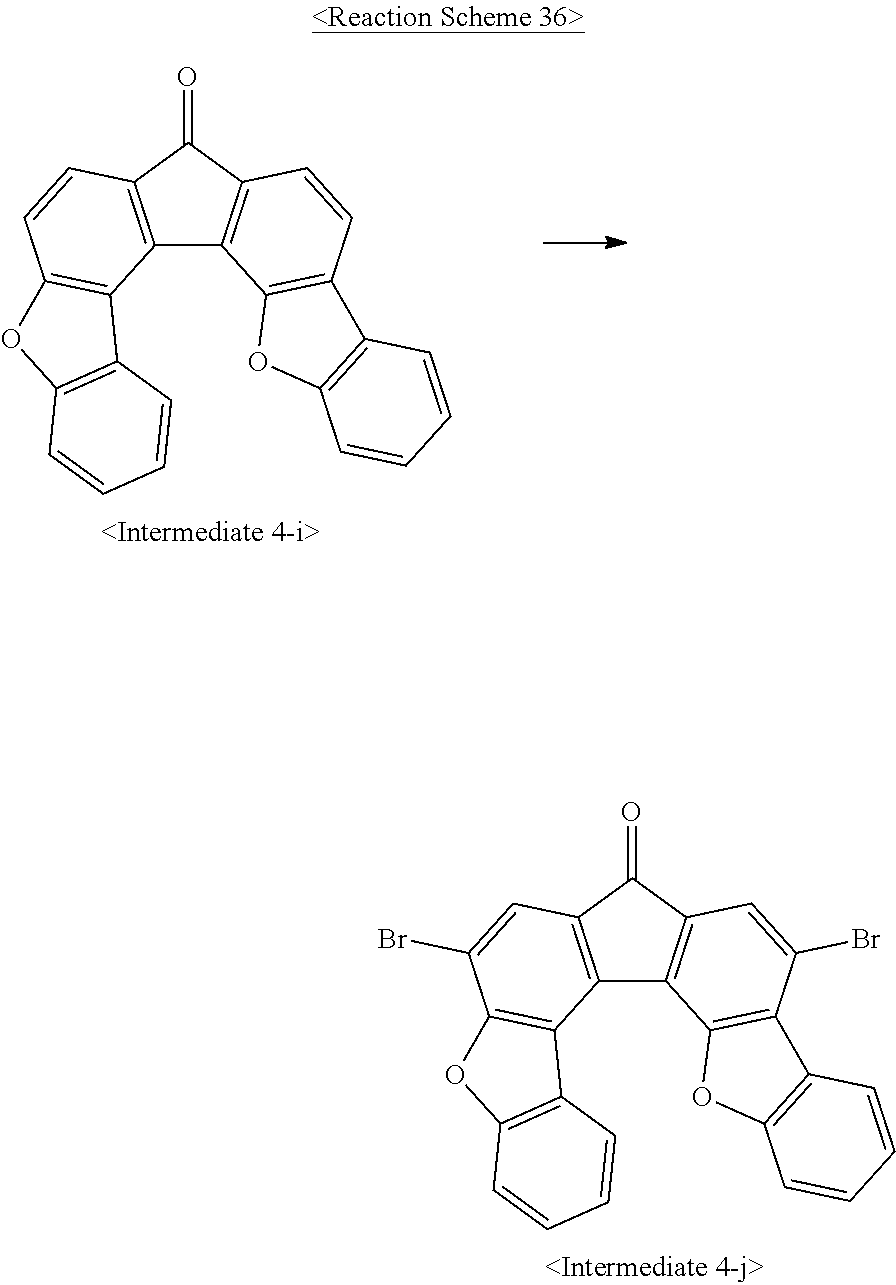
C12=C(C(=O)C3=C1C1=C(C(Br)=C3)C3=C(O1)C=CC=C3)C=C(Br)C1=C2C2=C(O1)C=CC=C2.C12=C(C(=O)C3=C1C1=C(C=C3)C3=C(O1)C=CC=C3)C=CC1=C2C2=C(O1)C=CC=C2
